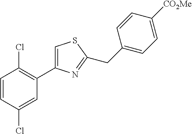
C1=CC(Cl)=CC(C2=CSC(CC3=CC=C([CO2Me])C=C3)=N2)=C1Cl
